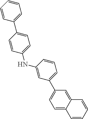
C1=C2C(=CC(C3=CC=CC(NC4=CC=C(C5=CC=CC=C5)C=C4)=C3)=C1)C=CC=C2
